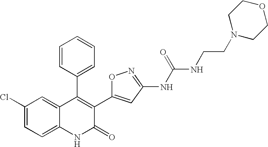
C1(Cl)=CC=C2C(=C1)C(C1=CC=CC=C1)=C(C1=CC(NC(NCCN3CCOCC3)=O)=NO1)C(=O)N2
